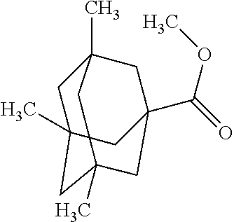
C1C2(C)CC3(C)CC(C(=O)OC)(CC1(C)C3)C2
